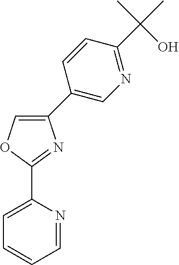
O1C(C2=CC=CC=N2)=NC(C2=CN=C(C(C)(C)O)C=C2)=C1
